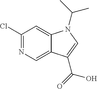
C1(Cl)=NC=C2C(=C1)N(C(C)C)C=C2C(=O)O
